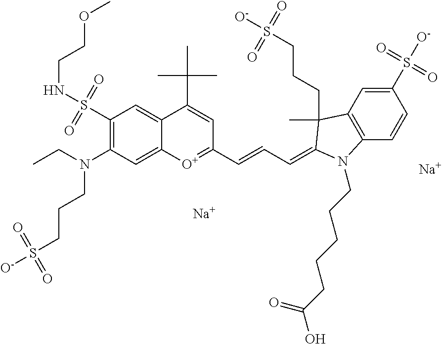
[Na].C12=C(C=CC(S([O-])(=O)=O)=C1)N(CCCCCC(O)=O)C(=CC=CC1=[O+]C3=CC(N(CC)CCCS([O-])(=O)=O)=C(S(NCCOC)(=O)=O)C=C3C(C(C)(C)C)=C1)C2(CCCS([O-])(=O)=O)C.[Na]
